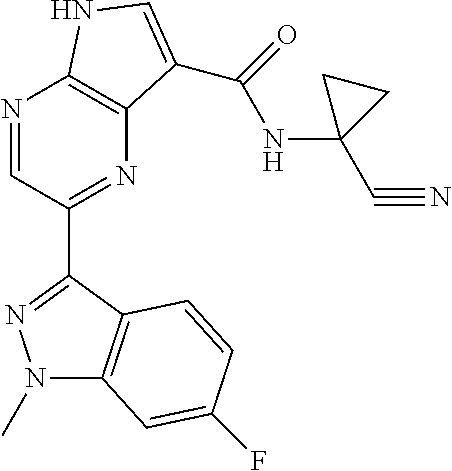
N1=CC(C2=NN(C)C3=C2C=CC(F)=C3)=NC2=C1NC=C2C(=O)NC1(C#N)CC1
